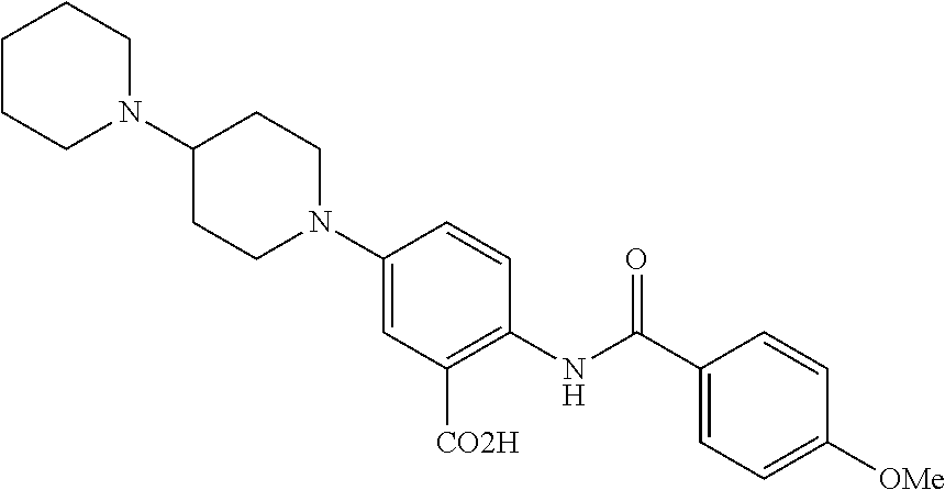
N1(C2=CC([CO2H])=C(NC(C3=CC=C([OMe])C=C3)=O)C=C2)CCC(N2CCCCC2)CC1
